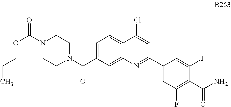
C1=C(C(N2CCN(C(=O)OCCC)CC2)=O)C=C2C(=C1)C(Cl)=CC(C1=CC(F)=C(C(N)=O)C(F)=C1)=N2
